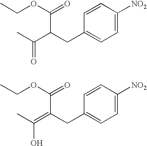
C1=C([NO2])C=CC(CC(C(C)=O)C(OCC)=O)=C1.C1=C([NO2])C=CC(CC(=C(C)O)C(OCC)=O)=C1
